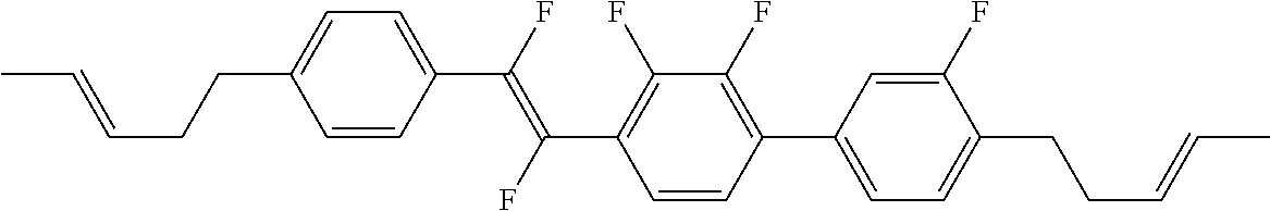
C1=CC(C(=C(C2=C(F)C(F)=C(C3=CC=C(CCC=CC)C(F)=C3)C=C2)F)F)=CC=C1CCC=CC
